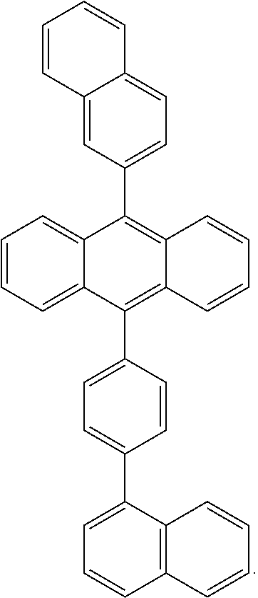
C1(C2=CC=C3C(=C2)C=CC=C3)=C2C(=C(C3=CC=C(C4=CC=CC5=C4C=CC=C5)C=C3)C3=CC=CC=C13)C=CC=C2
